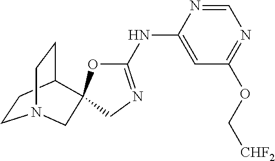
C1(NC2=CC(OC[CHF2])=NC=N2)=NCC2(O1)C1CCN(CC1)C2
